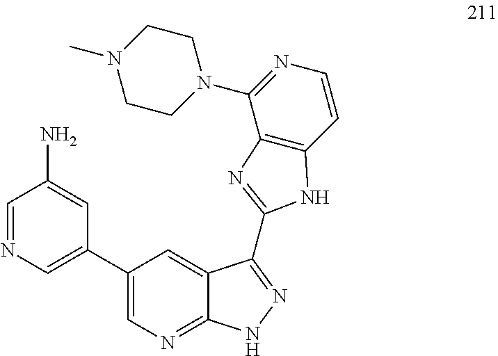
C1=NC=C(C2=CN=C3C(=C2)C(C2=NC4=C(C=CN=C4N4CCN(C)CC4)N2)=NN3)C=C1N
